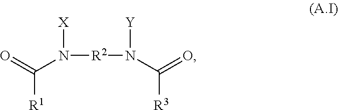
O=C(N([R2]N([Y])C(=O)[R3])[X])[R1]
